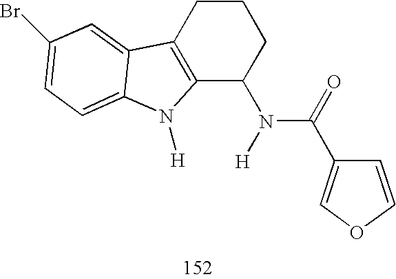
C12=C(CCCC1N(C(=O)C1=COC=C1)[H])C1=CC(Br)=CC=C1N2[H]
